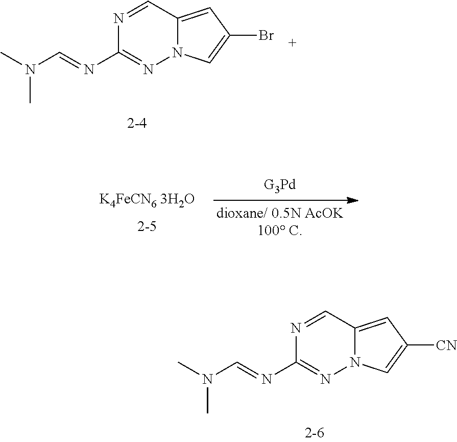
N1=CC2=CC([CN])=CN2N=C1N=CN(C)C.N1=CC2=CC(Br)=CN2N=C1N=CN(C)C
